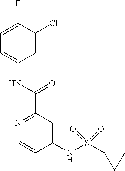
N1=C(C(NC2=CC=C(F)C(Cl)=C2)=O)C=C(NS(=O)(=O)C2CC2)C=C1
